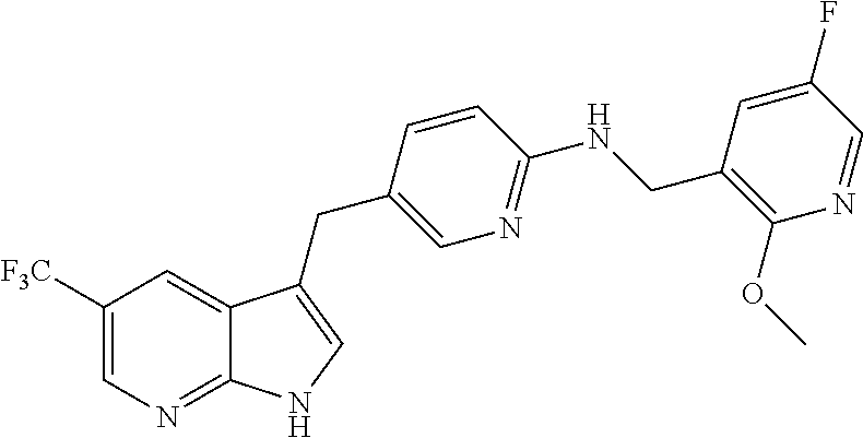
C1([F3C])=CN=C2C(=C1)C(CC1=CN=C(NCC3=C(OC)N=CC(F)=C3)C=C1)=CN2
